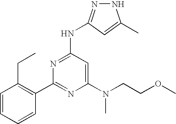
N(C1=NC(C2=C(CC)C=CC=C2)=NC(N(CCOC)C)=C1)C1=NNC(C)=C1
